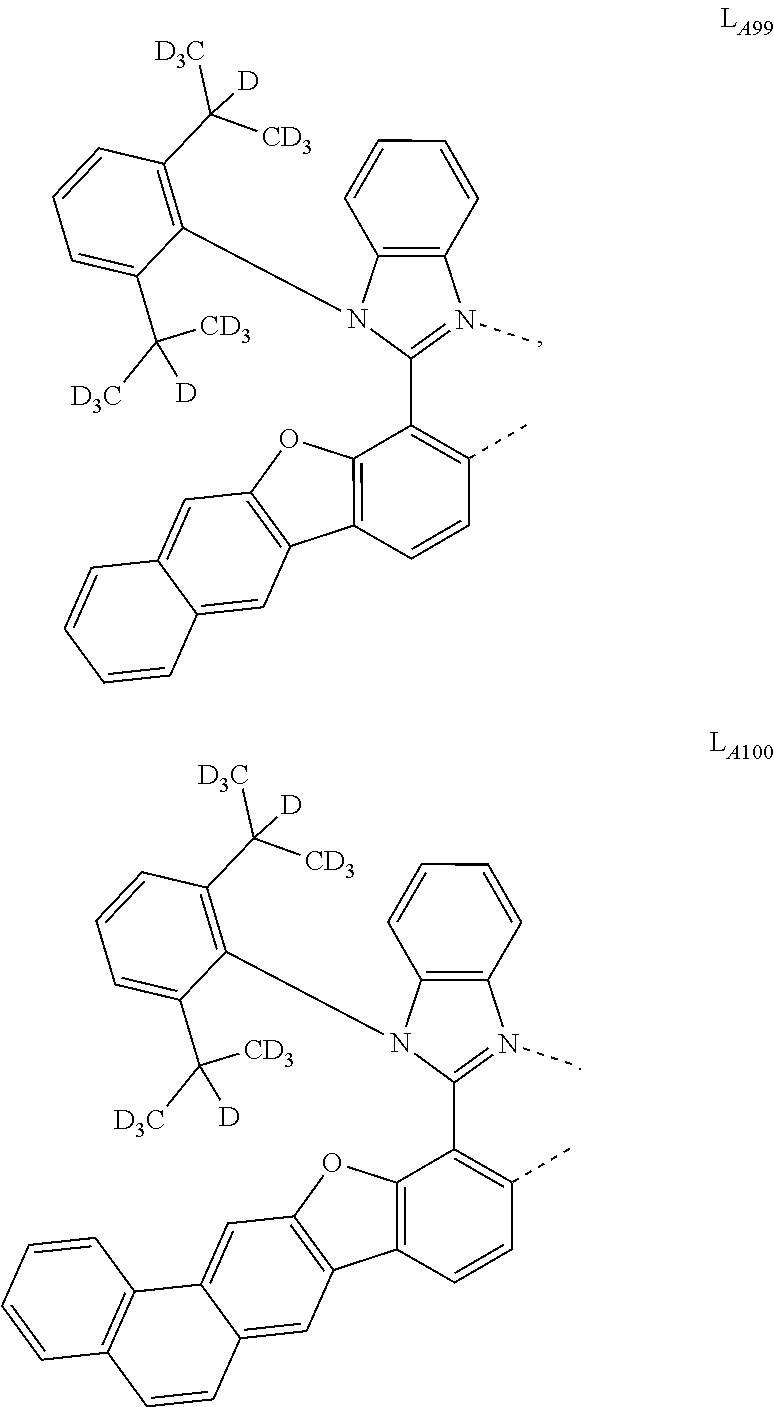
C1=C(C([D])([CD3])[D3C])C(N2C(C3=C(C)C=CC4=C3OC3=C4C=C4C=CC=CC4=C3)=N(C)C3=C2C=CC=C3)=C(C([D])([D3C])[CD3])C=C1.C1=C(C([D])([CD3])[D3C])C(N2C(C3=C(C)C=CC4=C3OC3=C4C=C4C=CC5=C(C4=C3)C=CC=C5)=N(C)C3=C2C=CC=C3)=C(C([D])([D3C])[CD3])C=C1
